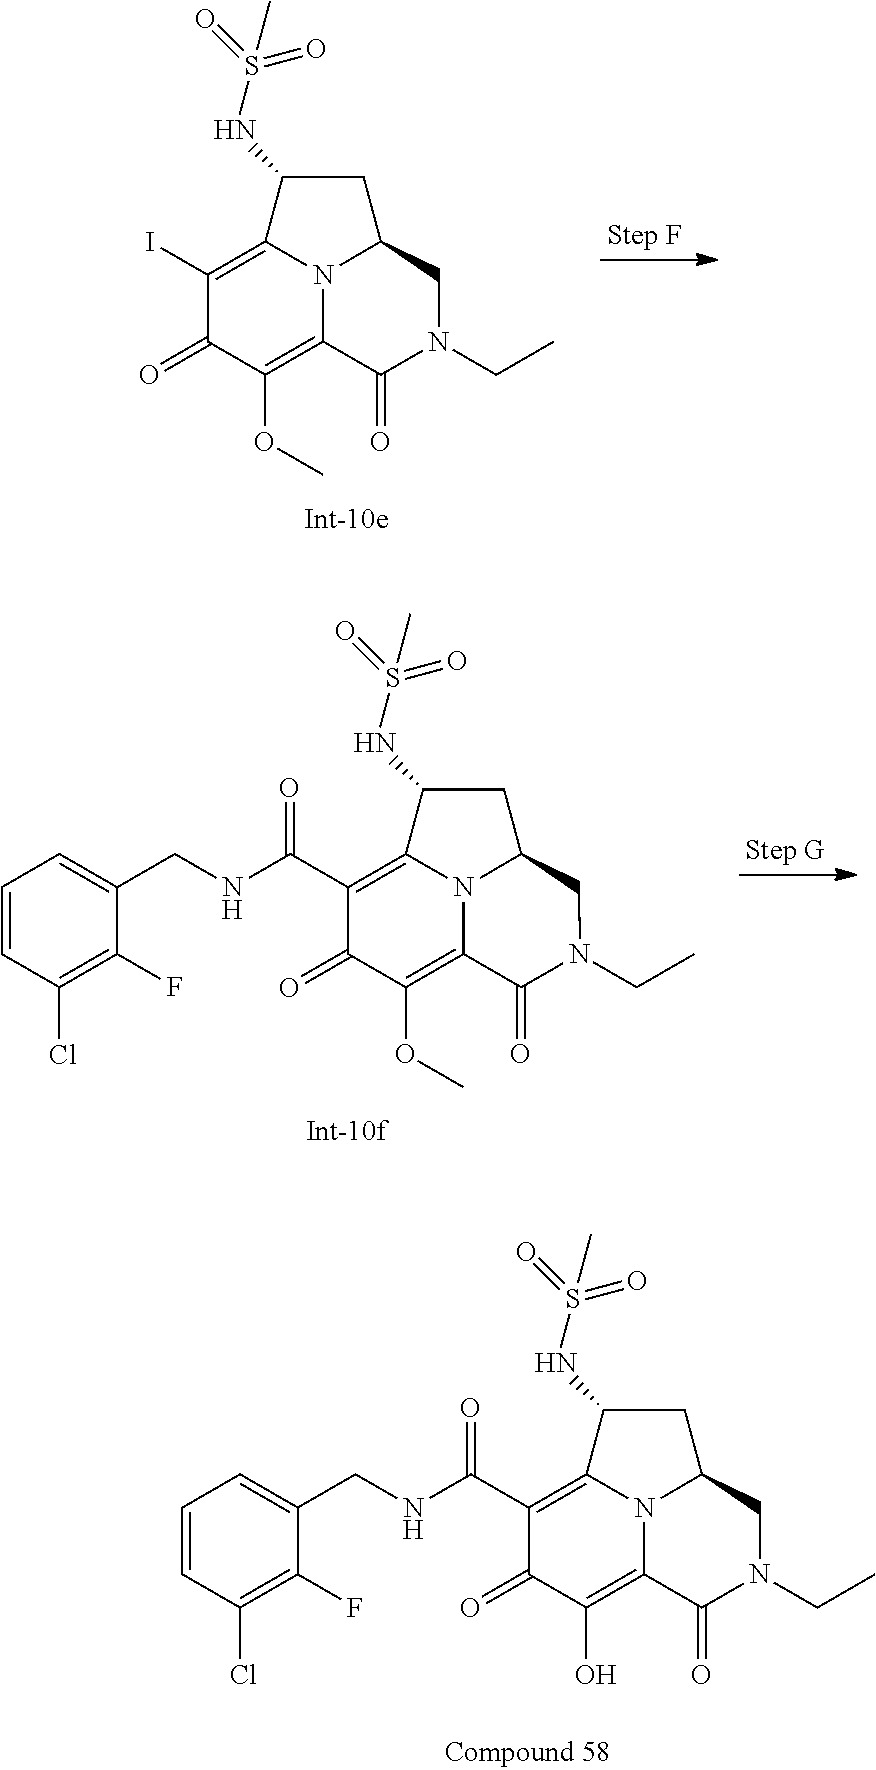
C1(I)=C2N3C(=C(OC)C1=O)C(=O)N(CC)CC3CC2NS(=O)(=O)C.C1(C(NCC2=CC=CC(Cl)=C2F)=O)=C2N3C(=C(OC)C1=O)C(=O)N(CC)CC3CC2NS(=O)(=O)C.C1(C(NCC2=CC=CC(Cl)=C2F)=O)=C2N3C(=C(O)C1=O)C(=O)N(CC)CC3CC2NS(=O)(=O)C
